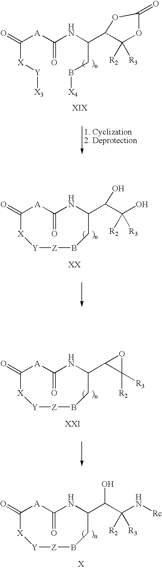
N1C(C(C(N[Rc])([R3])[R2])O)CB[Z][Y][X]C(=O)[A]C1=O.N(C(C1C([R3])([R2])OC(=O)O1)CB[X4])C([A]C(=O)[X][Y][X3])=O.N1C(C(C(O)([R3])[R2])O)CB[Z][Y][X]C(=O)[A]C1=O.N1C(C2C([R2])([R3])O2)CB[Z][Y][X]C(=O)[A]C1=O
